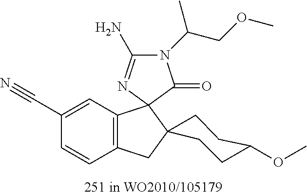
C1(C#N)=CC2=C(C=C1)CC1(C23N=C(N)N(C(COC)C)C3=O)CCC(OC)CC1
